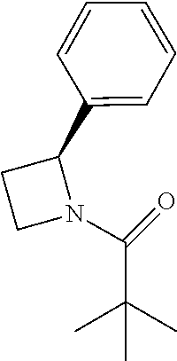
C1=CC=CC(C2CCN2C(=O)C(C)(C)C)=C1
